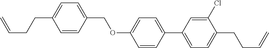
C1=CC(COC2=CC=C(C3=CC=C(CCC=C)C(Cl)=C3)C=C2)=CC=C1CCC=C
